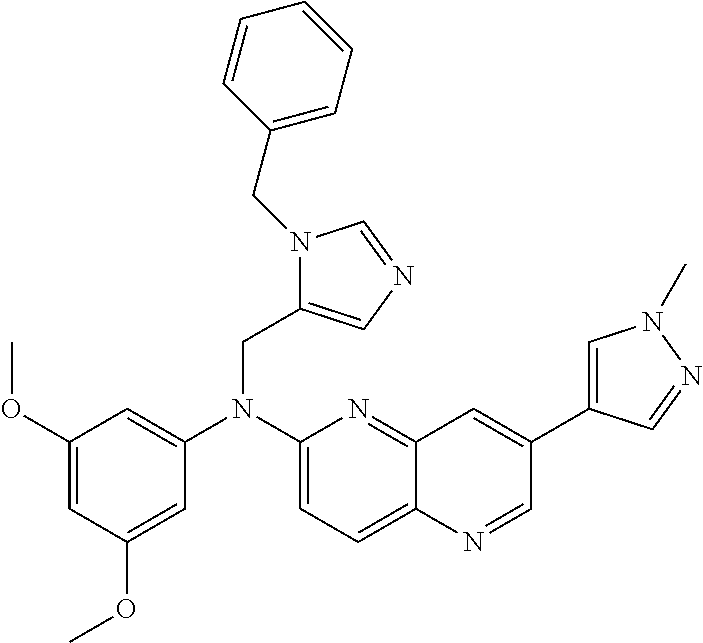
C1=C(OC)C=C(OC)C=C1N(C1=CC=C2C(=N1)C=C(C1=CN(C)N=C1)C=N2)CC1=CN=CN1CC1=CC=CC=C1
